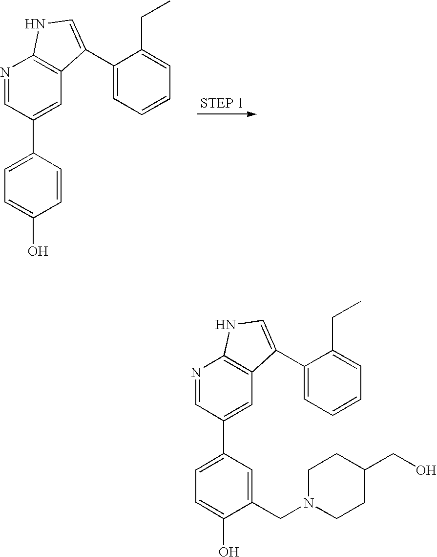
C1(C2=CC3=C(N=C2)NC=C3C2=CC=CC=C2CC)=CC=C(O)C=C1.C1(C2=CC3=C(N=C2)NC=C3C2=CC=CC=C2CC)=CC=C(O)C(CN2CCC(CO)CC2)=C1
